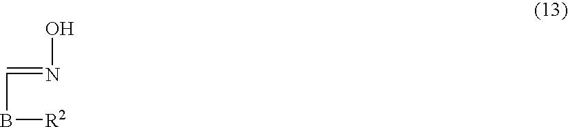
C(B[R2])=NO
